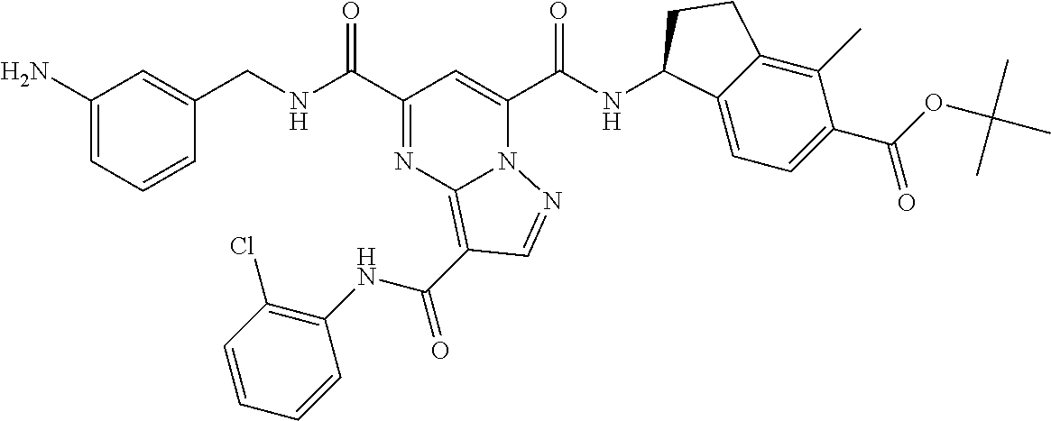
C(NC(C1=NC2=C(C(NC3=C(Cl)C=CC=C3)=O)C=NN2C(C(NC2C3=CC=C(C(=O)OC(C)(C)C)C(C)=C3CC2)=O)=C1)=O)C1=CC(N)=CC=C1
